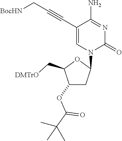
C(C1=CN(C2CC(OC(C(C)(C)C)=O)C(C[DMTrO])O2)C(=O)N=C1N)#CC[BocHN]
